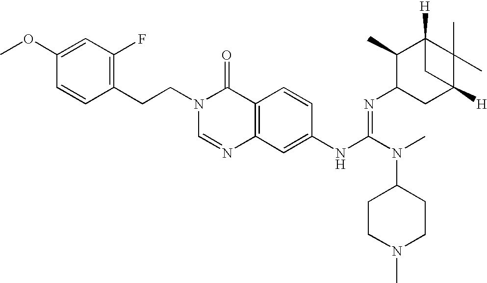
C1(CCN2C=NC3=C(C2=O)C=CC(NC(N(C)C2CCN(C)CC2)=NC2CC4([H])C(C)(C)C([H])(C2C)C4)=C3)=C(F)C=C(OC)C=C1
